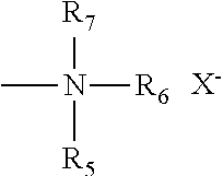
CN([R7])([R5])[R6].[X-]
